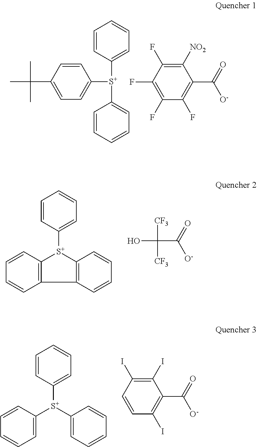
C1=CC(C(C)(C)C)=CC=C1[S+](C1=CC=CC=C1)C1=CC=CC=C1.C1([NO2])=C(F)C(F)=C(F)C(F)=C1C([O-])=O.C1=CC([S+]2C3=C(C4=C2C=CC=C4)C=CC=C3)=CC=C1.OC([CF3])([CF3])C([O-])=O.C1=CC([S+](C2=CC=CC=C2)C2=CC=CC=C2)=CC=C1.C1(I)=C(I)C=CC(I)=C1C([O-])=O
